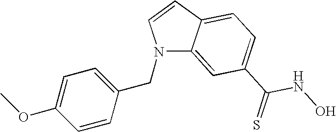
N1(CC2=CC=C(OC)C=C2)C2=CC(C(NO)=S)=CC=C2C=C1
